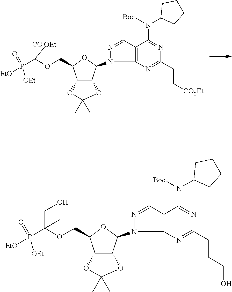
C12C(C(N3N=CC4=C3N=C(CC[CO2Et])N=C4N(C3CCCC3)[Boc])OC1COC(P([EtO])(=O)[OEt])([CO])[OEt])OC(C)(C)O2.C12C(C(N3N=CC4=C3N=C(CCCO)N=C4N(C3CCCC3)[Boc])OC1COC(P([EtO])(=O)[OEt])(CO)C)OC(C)(C)O2
